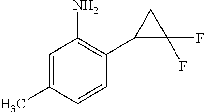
C1=C(C)C=CC(C2C(F)(F)C2)=C1N
